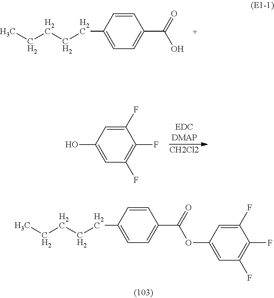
C(C1=CC=C(C(=O)O)C=C1)CCCC.C1(F)=CC(OC(C2=CC=C(CCCCC)C=C2)=O)=CC(F)=C1F.C1(F)=CC(O)=CC(F)=C1F.[CH2Cl2]
